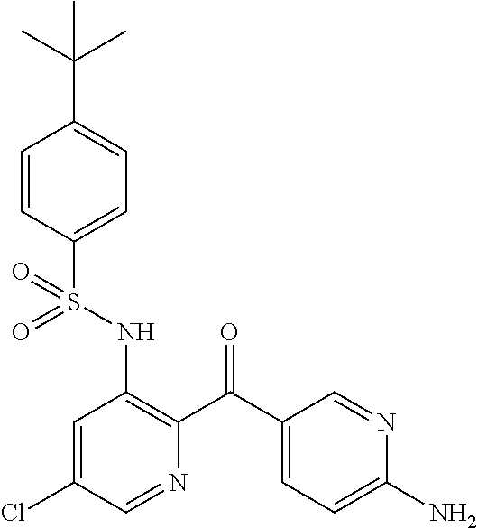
C1=CC(S(NC2=C(C(C3=CC=C(N)N=C3)=O)N=CC(Cl)=C2)(=O)=O)=CC=C1C(C)(C)C
